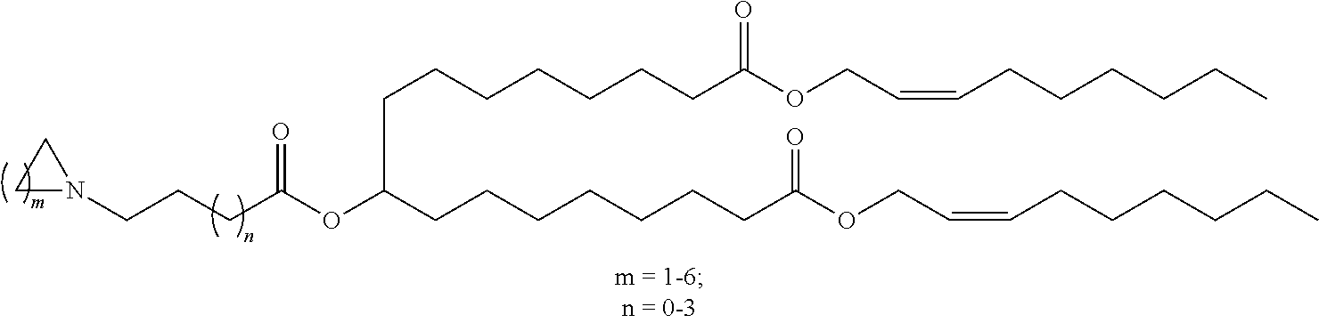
N1(CCCC(OC(CCCCCCCC(OCC=CCCCCCC)=O)CCCCCCCC(OCC=CCCCCCC)=O)=O)CC1
